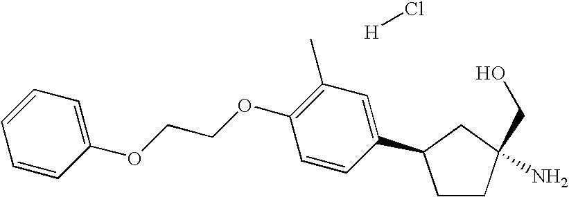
C1CC(CO)(N)CC1C1=CC(C)=C(OCCOC2=CC=CC=C2)C=C1.[H]Cl
